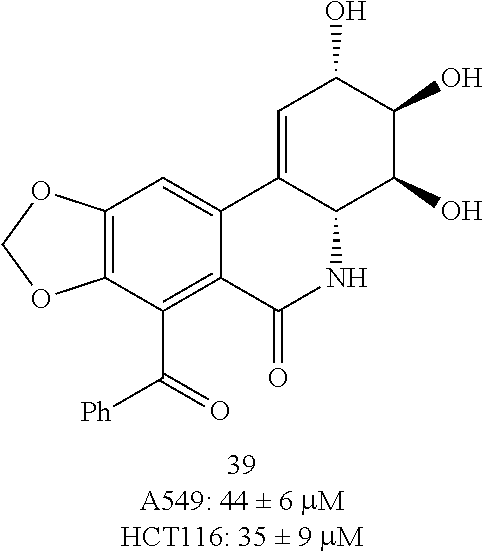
C1=C2C(C(O)C(O)C1O)NC(=O)C1=C(C([Ph])=O)C3=C(C=C21)OCO3
